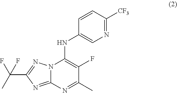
N12C(=NC(C(F)(F)C)=N1)N=C(C)C(F)=C2NC1=CN=C([CF3])C=C1
